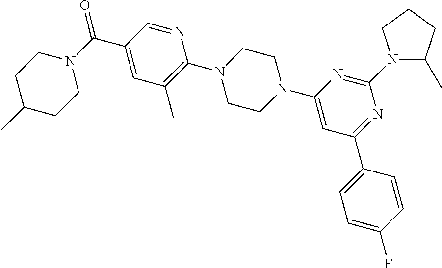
O=C(C1=CC(C)=C(N2CCN(C3=CC(C4=CC=C(F)C=C4)=NC(N4C(C)CCC4)=N3)CC2)N=C1)N1CCC(C)CC1
